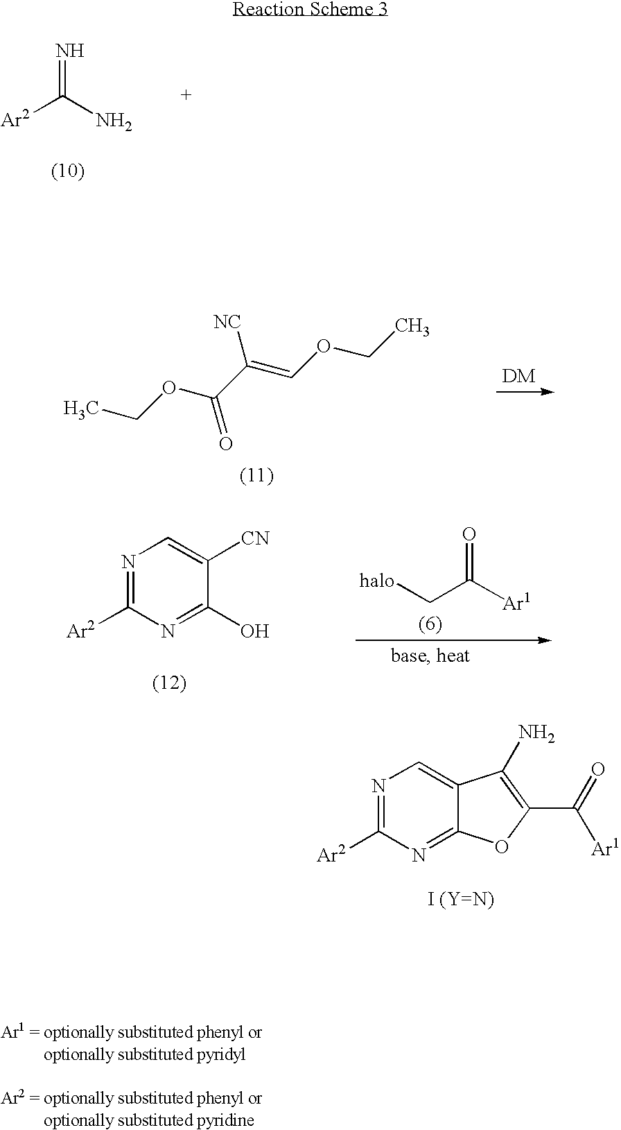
[Ar2]C(N)=N.CCOC(C(=COCC)[NC])=O.C1([Ar2])=NC=C([CN])C(O)=N1.[halo]CC([Ar1])=O.C1([Ar2])=NC=C2C(=N1)OC(C(=O)[Ar1])=C2N
